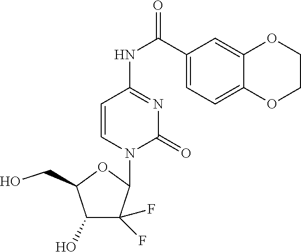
C1=CN(C2C(F)(F)C(O)C(CO)O2)C(=O)N=C1NC(=O)C1=CC=C2C(=C1)OCCO2
